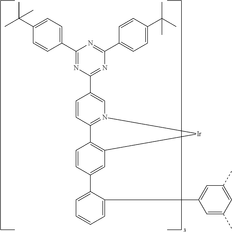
C1=C(C2=CC3=C(C=C2)C2=N(C=C(C4=NC(C5=CC=C(C(C)(C)C)C=C5)=NC(C5=CC=C(C(C)(C)C)C=C5)=N4)C=C2)[Ir]3)C(C2=CC(C)=CC(C)=C2)=CC=C1
